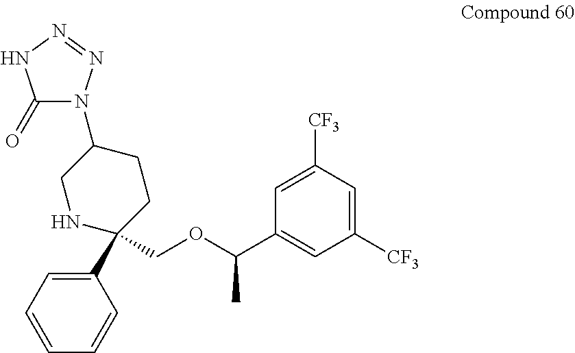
C1([CF3])=CC([CF3])=CC(C(OCC2(C3=CC=CC=C3)CCC(N3C(=O)NN=N3)CN2)C)=C1
